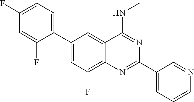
C1(C2=CC=C(F)C=C2F)=CC(F)=C2C(=C1)C(NC)=NC(C1=CC=CN=C1)=N2
